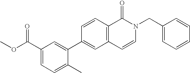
C1(C(OC)=O)=CC=C(C)C(C2=CC3=C(C=C2)C(=O)N(CC2=CC=CC=C2)C=C3)=C1
